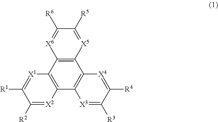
C12=C([X5]=C([R5])C([R6])=[X6]1)C1=C(C3=C2[X1]=C([R1])C([R2])=[X2]3)[X3]=C([R3])C([R4])=[X4]1
